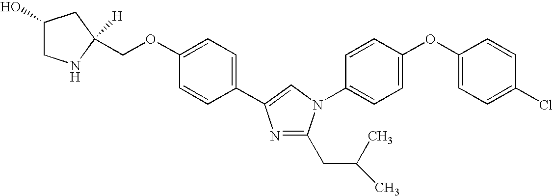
C1=C(OCC2([H])NCC(O)C2)C=CC(C2=CN(C3=CC=C(OC4=CC=C(Cl)C=C4)C=C3)C(CC(C)C)=N2)=C1
